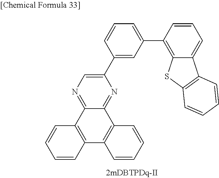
C12=C(C3=NC=C(C4=CC(C5=C6C(=CC=C5)C5=C(S6)C=CC=C5)=CC=C4)N=C3C3=C1C=CC=C3)C=CC=C2
